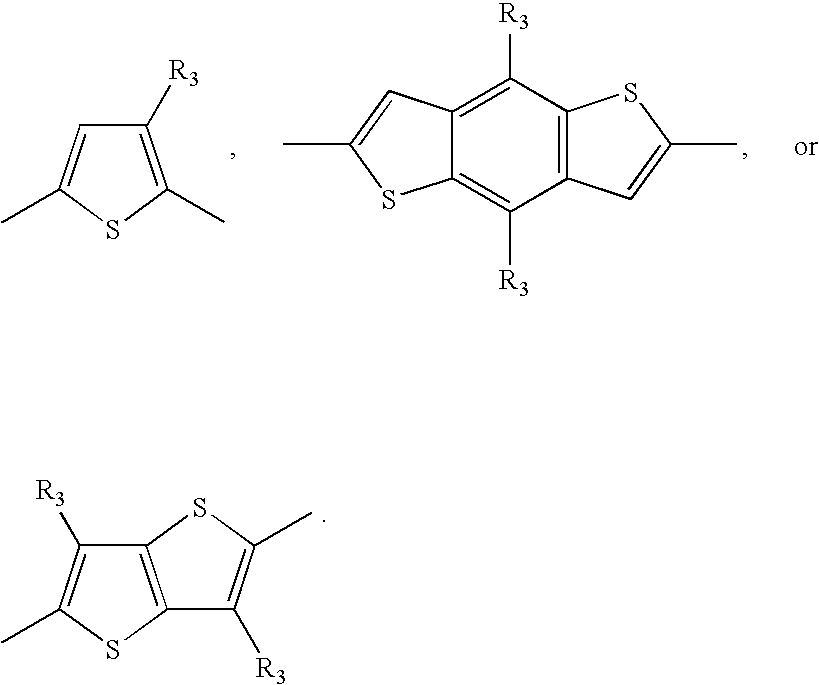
C12=C(SC(C)=C1[R3])C([R3])=C(C)S2.C1([R3])=C(C)SC(C)=C1.C12=C([R3])C3=C(C([R3])=C1C=C(C)S2)SC(C)=C3
